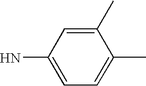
CC1=CC=C(N)C=C1C
